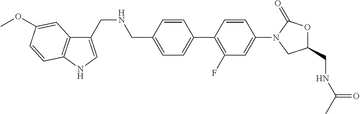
C1=C(CNCC2=CNC3=C2C=C(OC)C=C3)C=CC(C2=C(F)C=C(N3CC(CNC(C)=O)OC3=O)C=C2)=C1
